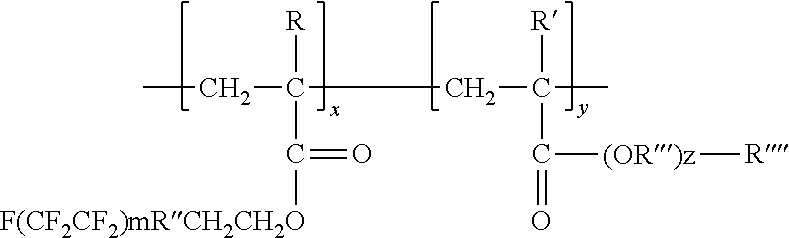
CCC([R])(C(=O)[F(CF2CF2)mRCH2CH2O])CC(C)([R])C([(OR)z][R])=O
